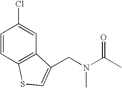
C1=CC2=C(C=C1Cl)C(CN(C(C)=O)C)=CS2
